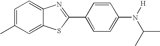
C1=C(C)C=C2C(=C1)N=C(C1=CC=C(N([H])C(C)C)C=C1)S2
